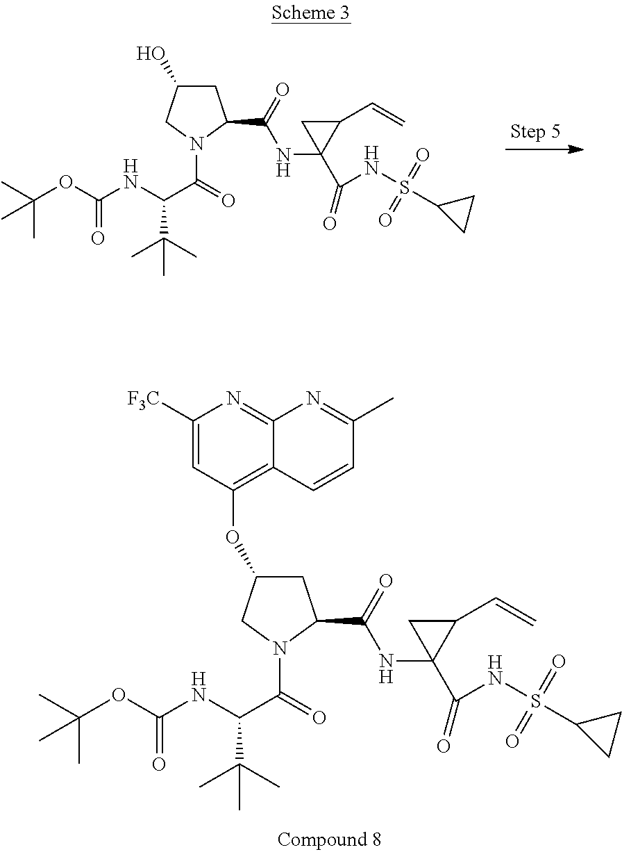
C1C(O)CN(C(=O)C(NC(OC(C)(C)C)=O)C(C)(C)C)C1C(=O)NC1(C(NS(C2CC2)(=O)=O)=O)C(C=C)C1.C1C(OC2=C3C(=NC([F3C])=C2)N=C(C)C=C3)CN(C(=O)C(NC(OC(C)(C)C)=O)C(C)(C)C)C1C(=O)NC1(C(NS(C2CC2)(=O)=O)=O)C(C=C)C1
